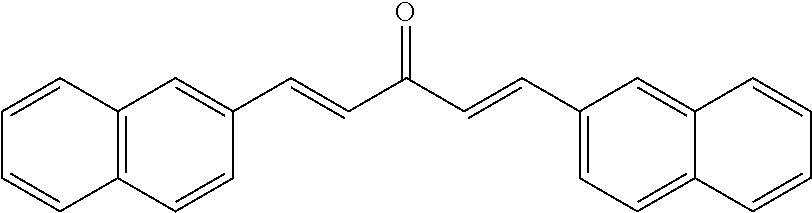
C1(C=CC(C=CC2=CC=C3C(=C2)C=CC=C3)=O)=CC2=C(C=C1)C=CC=C2
